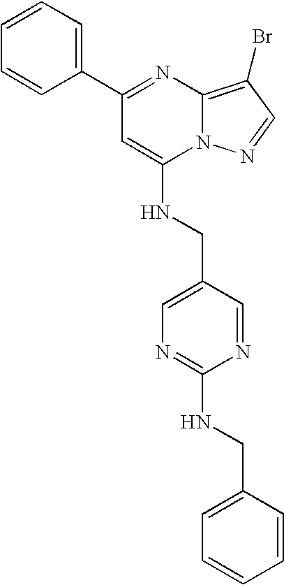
N12C(=C(Br)C=N1)N=C(C1=CC=CC=C1)C=C2NCC1=CN=C(NCC2=CC=CC=C2)N=C1
